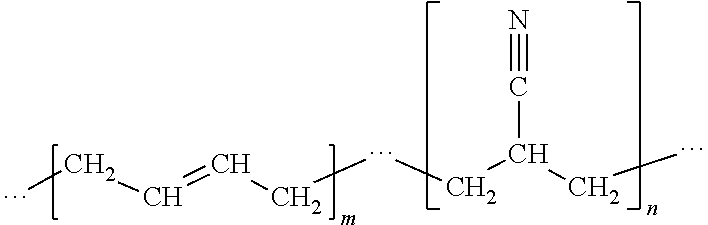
CCC=CCCCC(CC)C#N
